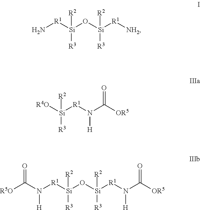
N[R1][Si](O[Si]([R1][NH2])([R3])[R2])([R2])[R3].[R4O][Si]([R1]N(C([OR5])=O)[H])([R2])[R3].[Si]([R1]N(C([OR5])=O)[H])([R2])([R3])O[Si]([R1]N(C([R5O])=O)[H])([R2])[R3]
